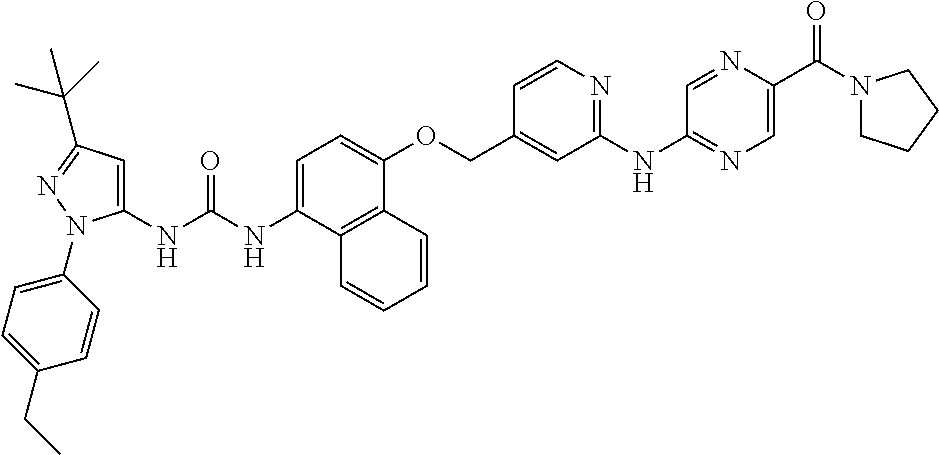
C1=C(NC(NC2=CC(C(C)(C)C)=NN2C2=CC=C(CC)C=C2)=O)C2=C(C(OCC3=CC(NC4=NC=C(C(N5CCCC5)=O)N=C4)=NC=C3)=C1)C=CC=C2
